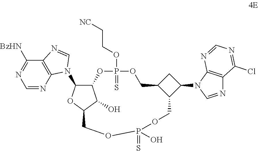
C12C(N3C4=C(C([BzHN])=NC=N4)N=C3)OC(C1O)COP(O)(=S)OCC1C(COP(OCC[NC])(=S)O2)CC1N1C=NC2=C1N=CN=C2Cl
